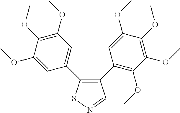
C1(OC)=CC(C2=C(C3=C(OC)C(OC)=C(OC)C(OC)=C3)C=NS2)=CC(OC)=C1OC
